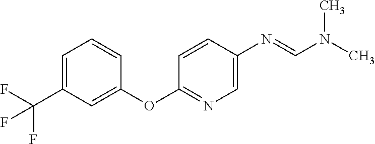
C1=CC=C(C(F)(F)F)C=C1OC1=NC=C(N=CN(C)C)C=C1
